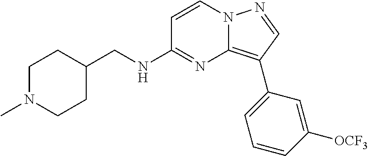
C1C(CNC2=NC3=C(C4=CC=CC([OCF3])=C4)C=NN3C=C2)CCN(C)C1
